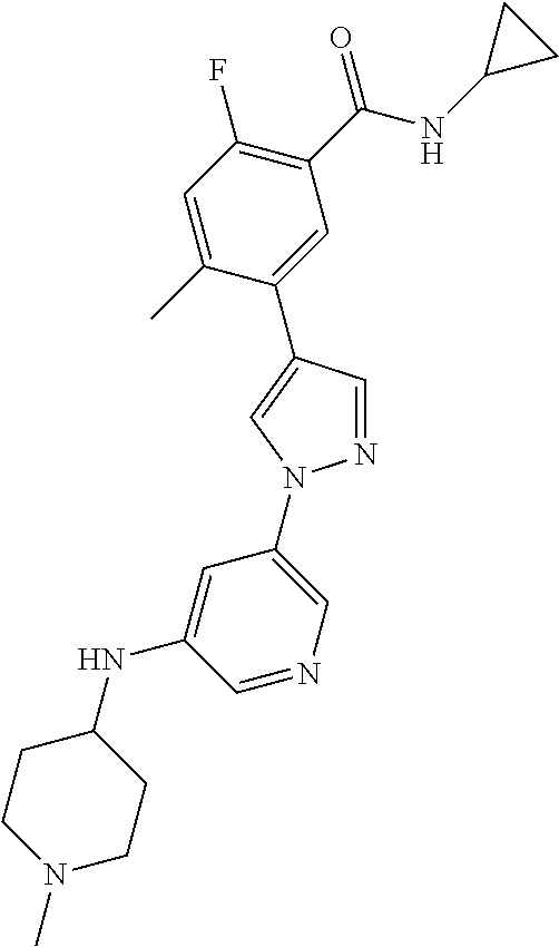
C1=C(C)C(C2=CN(C3=CN=CC(NC4CCN(C)CC4)=C3)N=C2)=CC(C(NC2CC2)=O)=C1F
